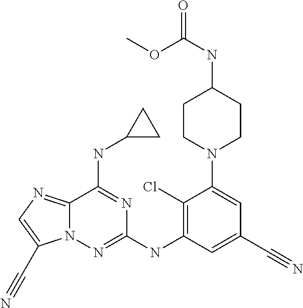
C12=NC=C(C#N)N1N=C(NC1=C(Cl)C(N3CCC(NC(=O)OC)CC3)=CC(C#N)=C1)N=C2NC1CC1
